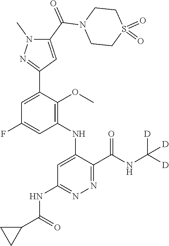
C1=C(F)C=C(C2=NN(C)C(C(N3CCS(=O)(=O)CC3)=O)=C2)C(OC)=C1NC1=CC(NC(C2CC2)=O)=NN=C1C(NC([D])([D])[D])=O
